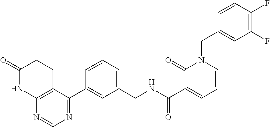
C1=CC(F)=C(F)C=C1CN1C(=O)C(C(NCC2=CC=CC(C3=NC=NC4=C3CCC(=O)N4)=C2)=O)=CC=C1
